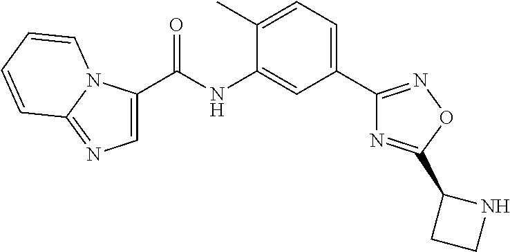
C1=C(C(NC2=CC(C3=NOC(C4CCN4)=N3)=CC=C2C)=O)N2C(=N1)C=CC=C2
